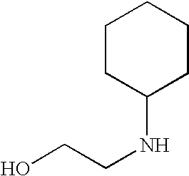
C1CC(NCCO)CCC1
